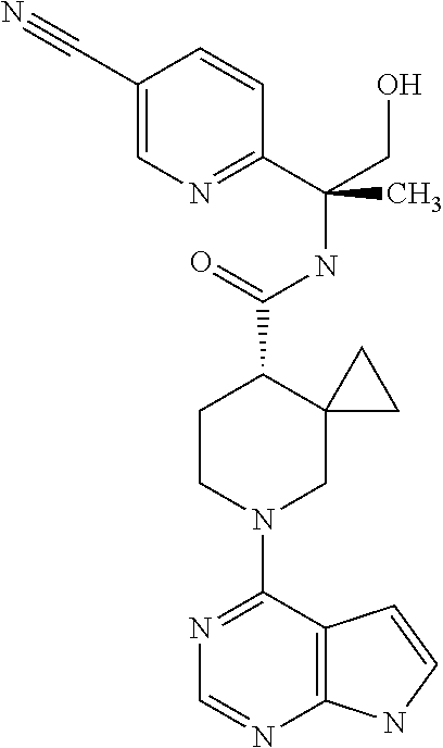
N1=C(N2CC3(C(C(=O)NC(C4=NC=C(C#N)C=C4)(C)CO)CC2)CC3)C2=C(N=C1)NC=C2
